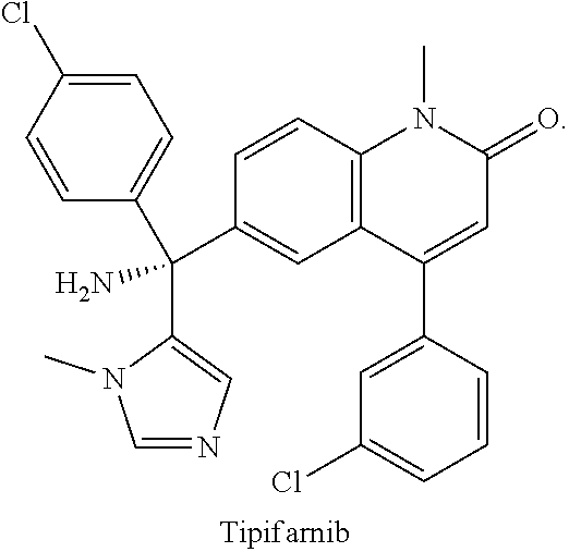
C12=C(C=CC(C(C3=CC=C(Cl)C=C3)(C3=CN=CN3C)N)=C1)N(C)C(=O)C=C2C1=CC(Cl)=CC=C1
